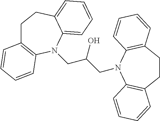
C1C2=C(N(CC(CN3C4=C(CCC5=C3C=CC=C5)C=CC=C4)O)C3=CC=CC=C3C1)C=CC=C2
